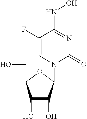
C1(O)C(O)C(N2C(=O)N=C(NO)C(F)=C2)OC1CO
